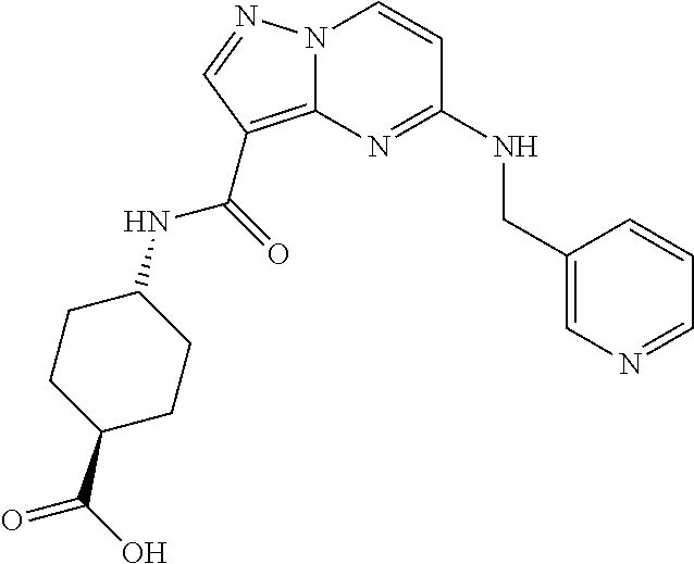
C1=CC(CNC2=NC3=C(C(NC4CCC(C(O)=O)CC4)=O)C=NN3C=C2)=CN=C1
